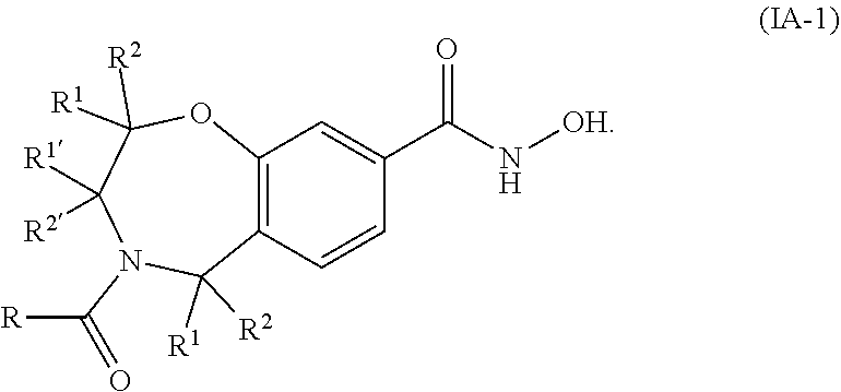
[R]C(=O)N1C([R2])([R1])C2=C(OC([R1])([R2])C1([R1])[R2])C=C(C(N[OH])=O)C=C2
